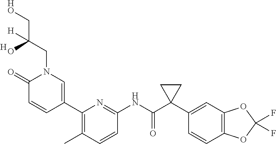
C1(=O)C=CC(C2=C(C)C=CC(NC(C3(C4=CC5=C(C=C4)OC(F)(F)O5)CC3)=O)=N2)=CN1CC(C[HO])(O)[H].[H]
